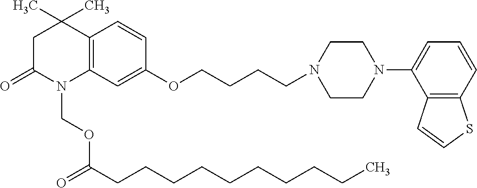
C12=C(C=C(OCCCCN3CCN(C4=CC=CC5=C4C=CS5)CC3)C=C1)N(COC(CCCCCCCCCC)=O)C(=O)CC2(C)C
